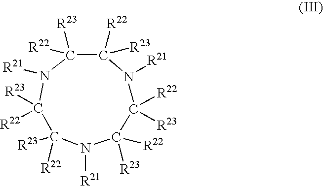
C1([R23])([R22])N([R21])C([R23])([R22])C([R22])([R23])N([R21])C([R22])([R23])C([R23])([R22])N([R21])C1([R22])[R23]
